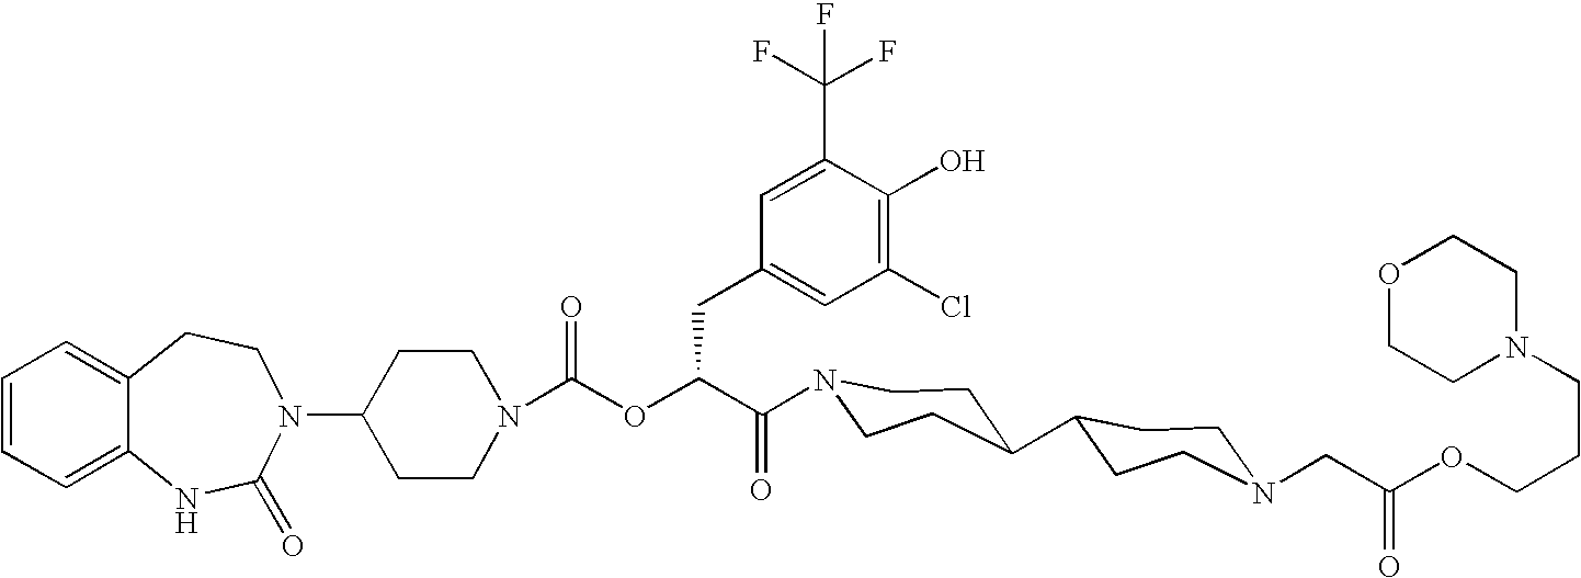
C12=CC=CC=C1NC(=O)N(C1CCN(C(OC(C(=O)N3CCC(C4CCN(CC(OCCCN5CCOCC5)=O)CC4)CC3)CC3=CC(Cl)=C(O)C(C(F)(F)F)=C3)=O)CC1)CC2
